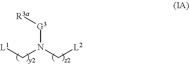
[L1]CN(C[L2])[G3][R3a]
